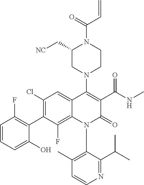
C1=CC=C(O)C(C2=C(Cl)C=C3C(=C2F)N(C2=C(C)C=CN=C2C(C)C)C(=O)C(C(NC)=O)=C3N2CCN(C(=O)C=C)C(C[NC])C2)=C1F
